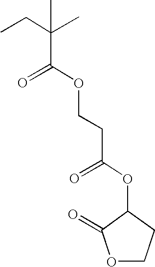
C(CCOC(C(CC)(C)C)=O)(OC1C(=O)OCC1)=O
